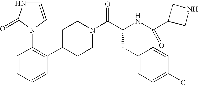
C1=CC=CC(C2CCN(C(C(CC3=CC=C(Cl)C=C3)NC(C3CNC3)=O)=O)CC2)=C1N1C(=O)NC=C1
